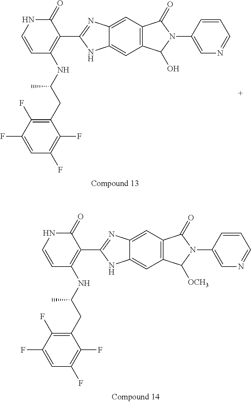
C12=C(C=C3C(=C1)NC(C1=C(NC(CC4=C(F)C(F)=CC(F)=C4F)C)C=CNC1=O)=N3)C(=O)N(C1=CN=CC=C1)C2O.C12=C(C=C3C(=C1)NC(C1=C(NC(CC4=C(F)C(F)=CC(F)=C4F)C)C=CNC1=O)=N3)C(=O)N(C1=CN=CC=C1)C2[OCH3]
